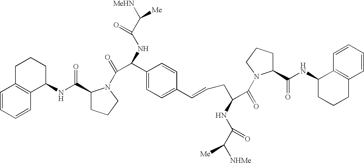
C1=CC=CC2=C1CCCC2NC(=O)C1CCCN1C(=O)C(NC(C([MeHN])[Me])=O)C1=CC=C(C=CCC(C(=O)N2C(C(NC3CCCC4=C3C=CC=C4)=O)CCC2)NC(=O)C([NHMe])[Me])C=C1
